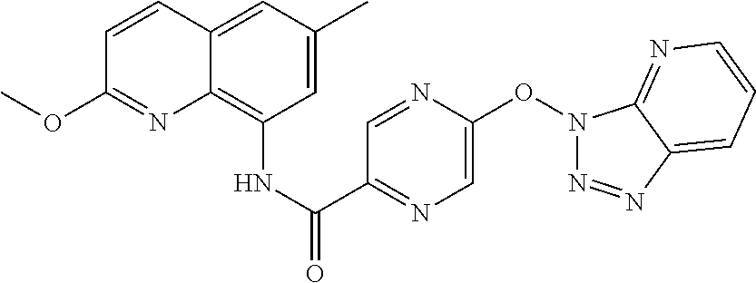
C1(C)=CC(NC(C2=NC=C(ON3N=NC4=CC=CN=C34)N=C2)=O)=C2C(=C1)C=CC(OC)=N2
